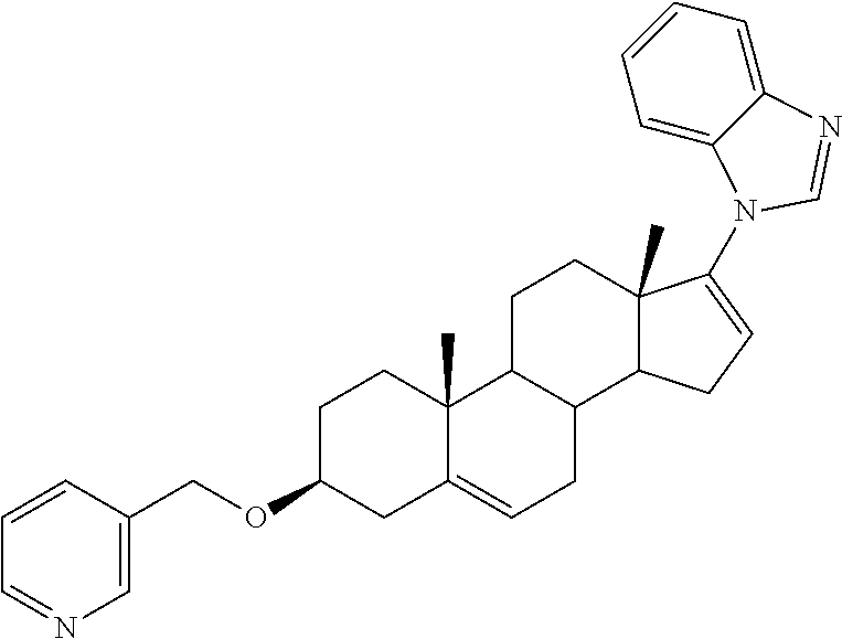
C1=C2C(=CC=C1)N=CN2C1=CCC2C3CC=C4C(C)(C3CCC21C)CCC(OCC1=CN=CC=C1)C4
